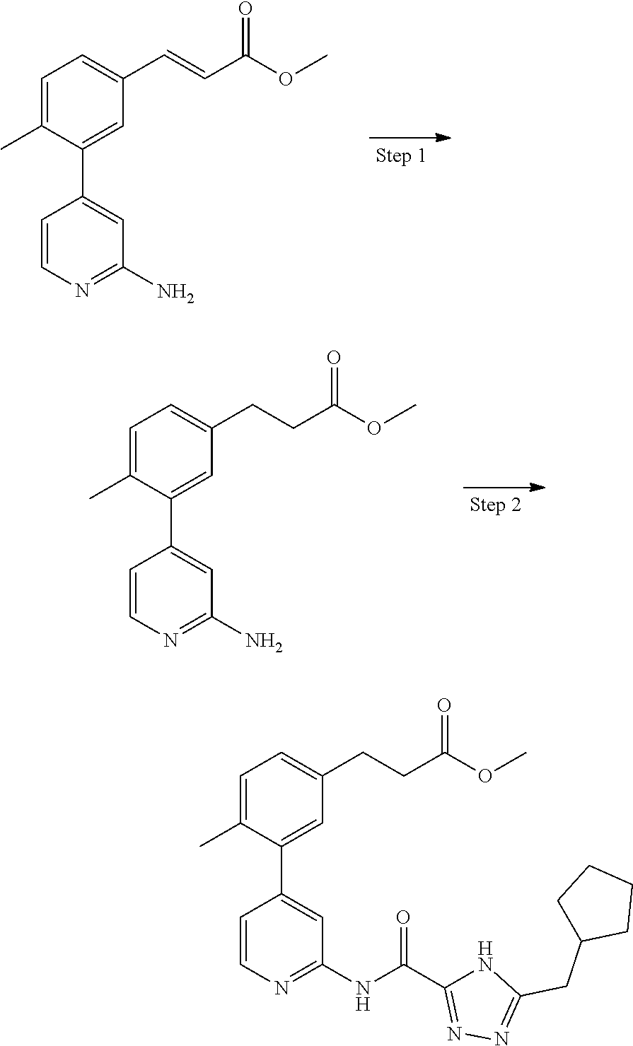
C1=C(C)C(C2=CC(N)=NC=C2)=CC(C=CC(OC)=O)=C1.C1=C(C)C(C2=CC(N)=NC=C2)=CC(CCC(OC)=O)=C1.C(C1=NN=C(CC2CCCC2)N1)(=O)NC1=NC=CC(C2=CC(CCC(OC)=O)=CC=C2C)=C1
